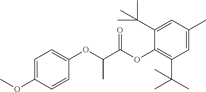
C1=C(OC)C=CC(OC(C)C(=O)OC2=C(C(C)(C)C)C=C(C)C=C2C(C)(C)C)=C1
